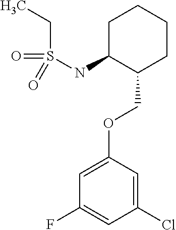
C1C(NS(CC)(=O)=O)C(COC2=CC(F)=CC(Cl)=C2)CCC1
